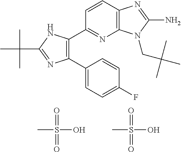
C1(C2=CC=C(F)C=C2)=C(C2=NC3=C(C=C2)N=C(N)N3CC(C)(C)C)NC(C(C)(C)C)=N1.CS(O)(=O)=O.CS(O)(=O)=O
